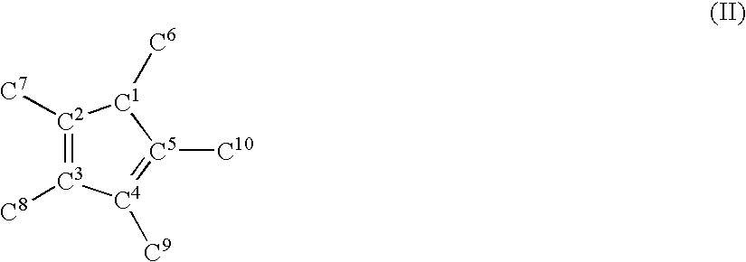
[C2]1([C7])=[C3]([C8])[C4]([C9])=[C5]([C10])[C1]1[C6]
